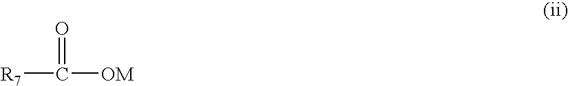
[R7]C([OM])=O
